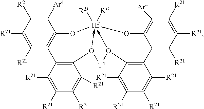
C1([Ar4])=C([R21])C([R21])=C([R21])C2=C1O[Hf]13([RD])([RD])-O(C4=C2C([R21])=C([R21])C([R21])=C4[R21])[T4]O->1C1=C(C([R21])=C([R21])C([R21])=C1[R21])C1=C([R21])C([R21])=C([R21])C([Ar4])=C1O3
